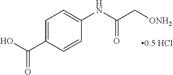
C1=C(C(O)=O)C=CC(NC(C[ONH2])=O)=C1
